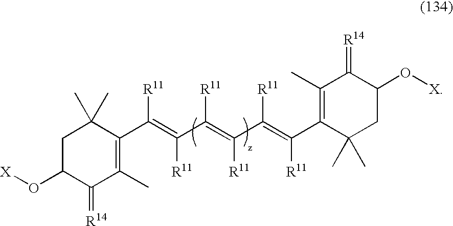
C1(C(=C(C(=C(C(=C(C2=C(C)C(=[R14])C(O[X])CC2(C)C)[R11])[R11])[R11])[R11])[R11])[R11])=C(C)C(=[R14])C(O[X])CC1(C)C
